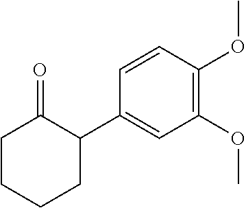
C1(OC)=C(OC)C=CC(C2CCCCC2=O)=C1
